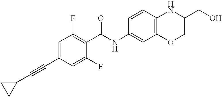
C1(C#CC2CC2)=CC(F)=C(C(NC2=CC3=C(C=C2)NC(CO)CO3)=O)C(F)=C1
